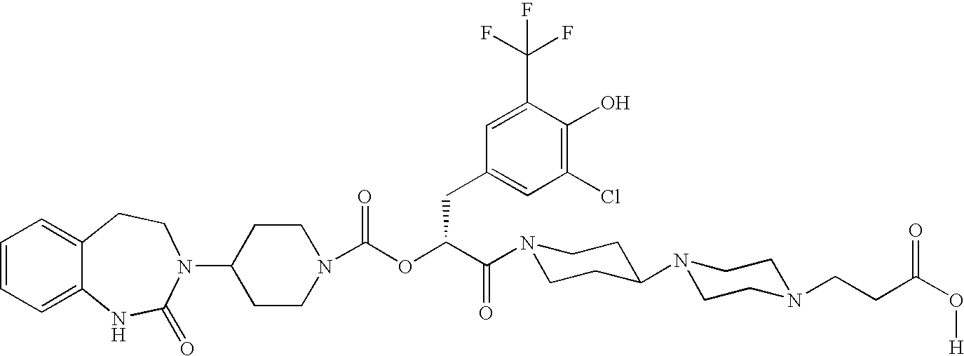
C1=CC=C2C(=C1)CCN(C1CCN(C(OC(C(N3CCC(N4CCN(CCC(O[H])=O)CC4)CC3)=O)CC3=CC(Cl)=C(O)C(C(F)(F)F)=C3)=O)CC1)C(=O)N2
